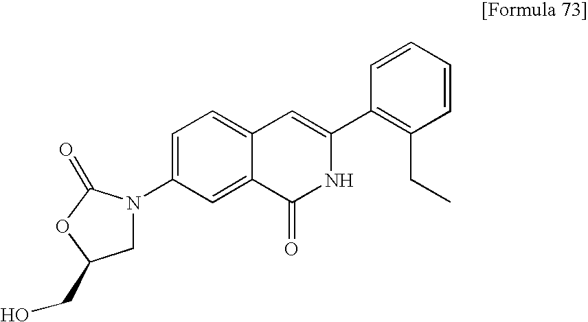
C1=CC=CC(C2=CC3=CC=C(N4CC(CO)OC4=O)C=C3C(=O)N2)=C1CC
